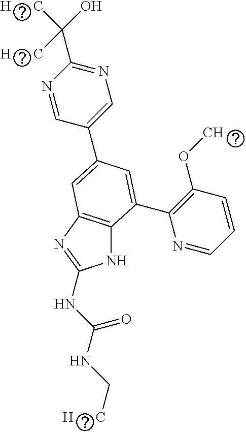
N1C2=C(N=C1NC(NC[H      C])=O)C=C(C1=CN=C(C([H      C])([H      C])O)N=C1)C=C2C1=C(OC)C=CC=N1
